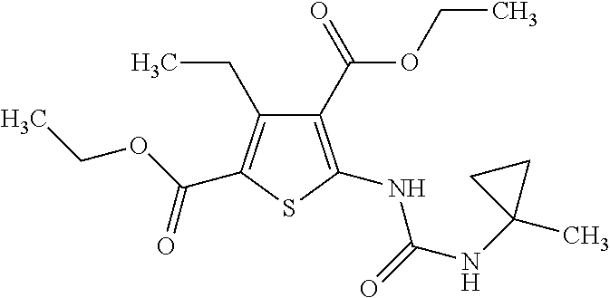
C1(C(OCC)=O)=C(NC(NC2(C)CC2)=O)SC(C(OCC)=O)=C1CC
